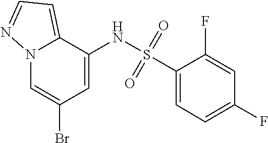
N12C=C(Br)C=C(NS(C3=CC=C(F)C=C3F)(=O)=O)C1=CC=N2
